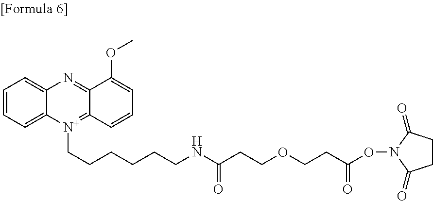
C1=CC=C2C(=C1)N=C1C(=[N+]2CCCCCCNC(CCOCCC(ON2C(=O)CCC2=O)=O)=O)C=CC=C1OC
